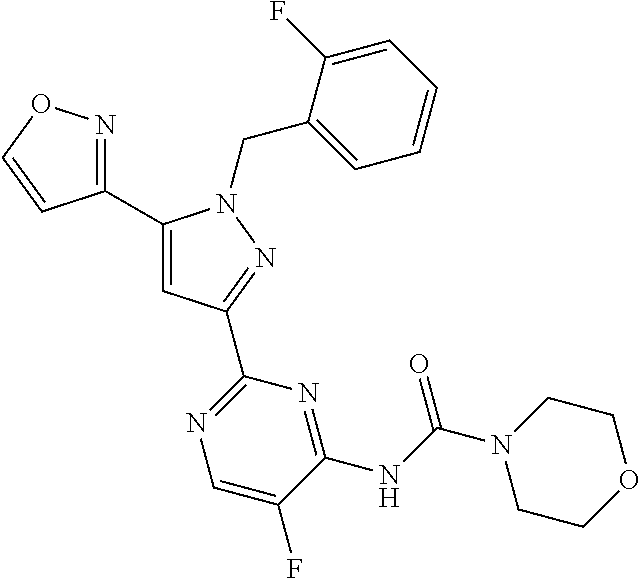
C1(C2=NOC=C2)=CC(C2=NC=C(F)C(NC(N3CCOCC3)=O)=N2)=NN1CC1=CC=CC=C1F
